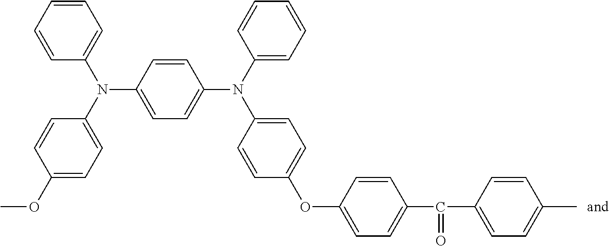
C1=CC(N(C2=CC=CC=C2)C2=CC=C(OC)C=C2)=CC=C1N(C1=CC=C(OC2=CC=C(C(C3=CC=C(C)C=C3)=O)C=C2)C=C1)C1=CC=CC=C1
